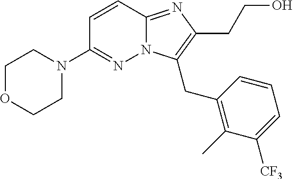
C1OCCN(C2=NN3C(=NC(CCO)=C3CC3=C(C)C([CF3])=CC=C3)C=C2)C1
